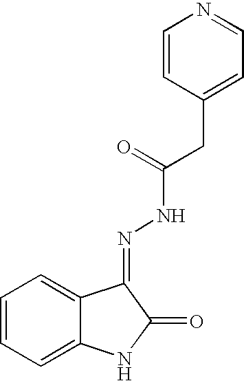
C12=CC=CC=C1NC(=O)C2=NNC(=O)CC1=CC=NC=C1
